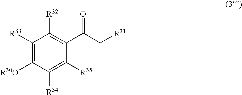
C1([R33])=C([R30O])C([R34])=C([R35])C(C(C[R31])=O)=C1[R32]
